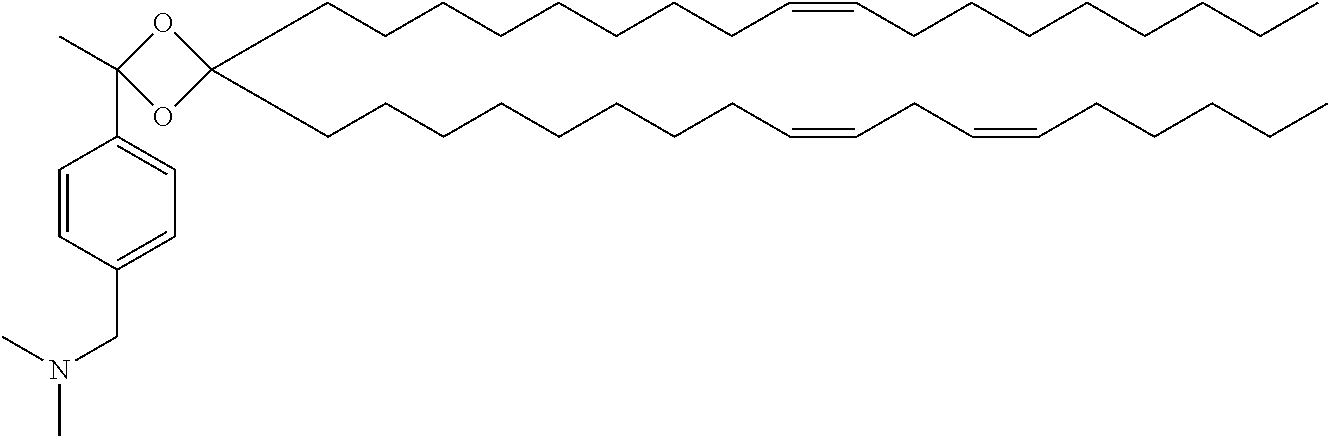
C(CCCCCCCC=CCCCCCCCC)C1(CCCCCCCCC=CCC=CCCCCC)OC(C)(C2=CC=C(CN(C)C)C=C2)O1
